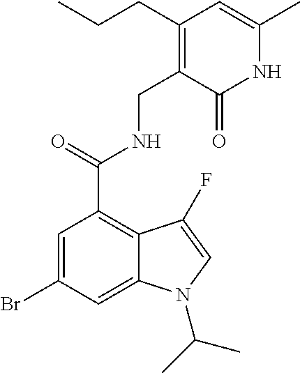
C1=C(Br)C=C2C(=C1C(NCC1=C(CCC)C=C(C)NC1=O)=O)C(F)=CN2C(C)C
